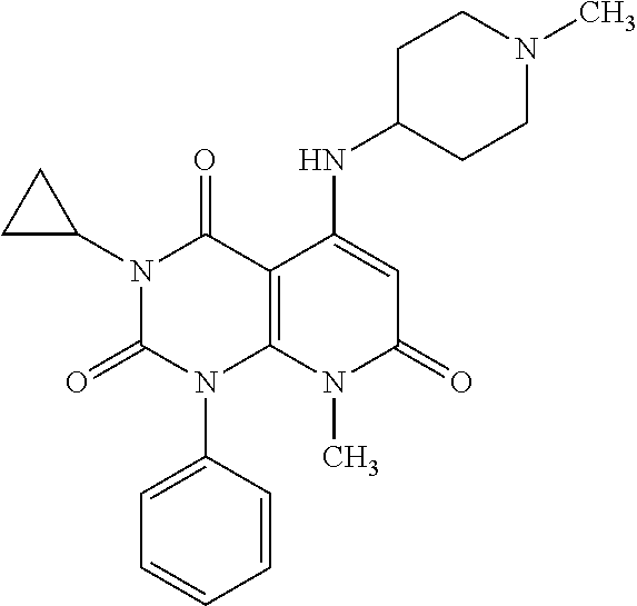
C1=CC(N2C3=C(C(=O)N(C4CC4)C2=O)C(NC2CCN(C)CC2)=CC(=O)N3C)=CC=C1
